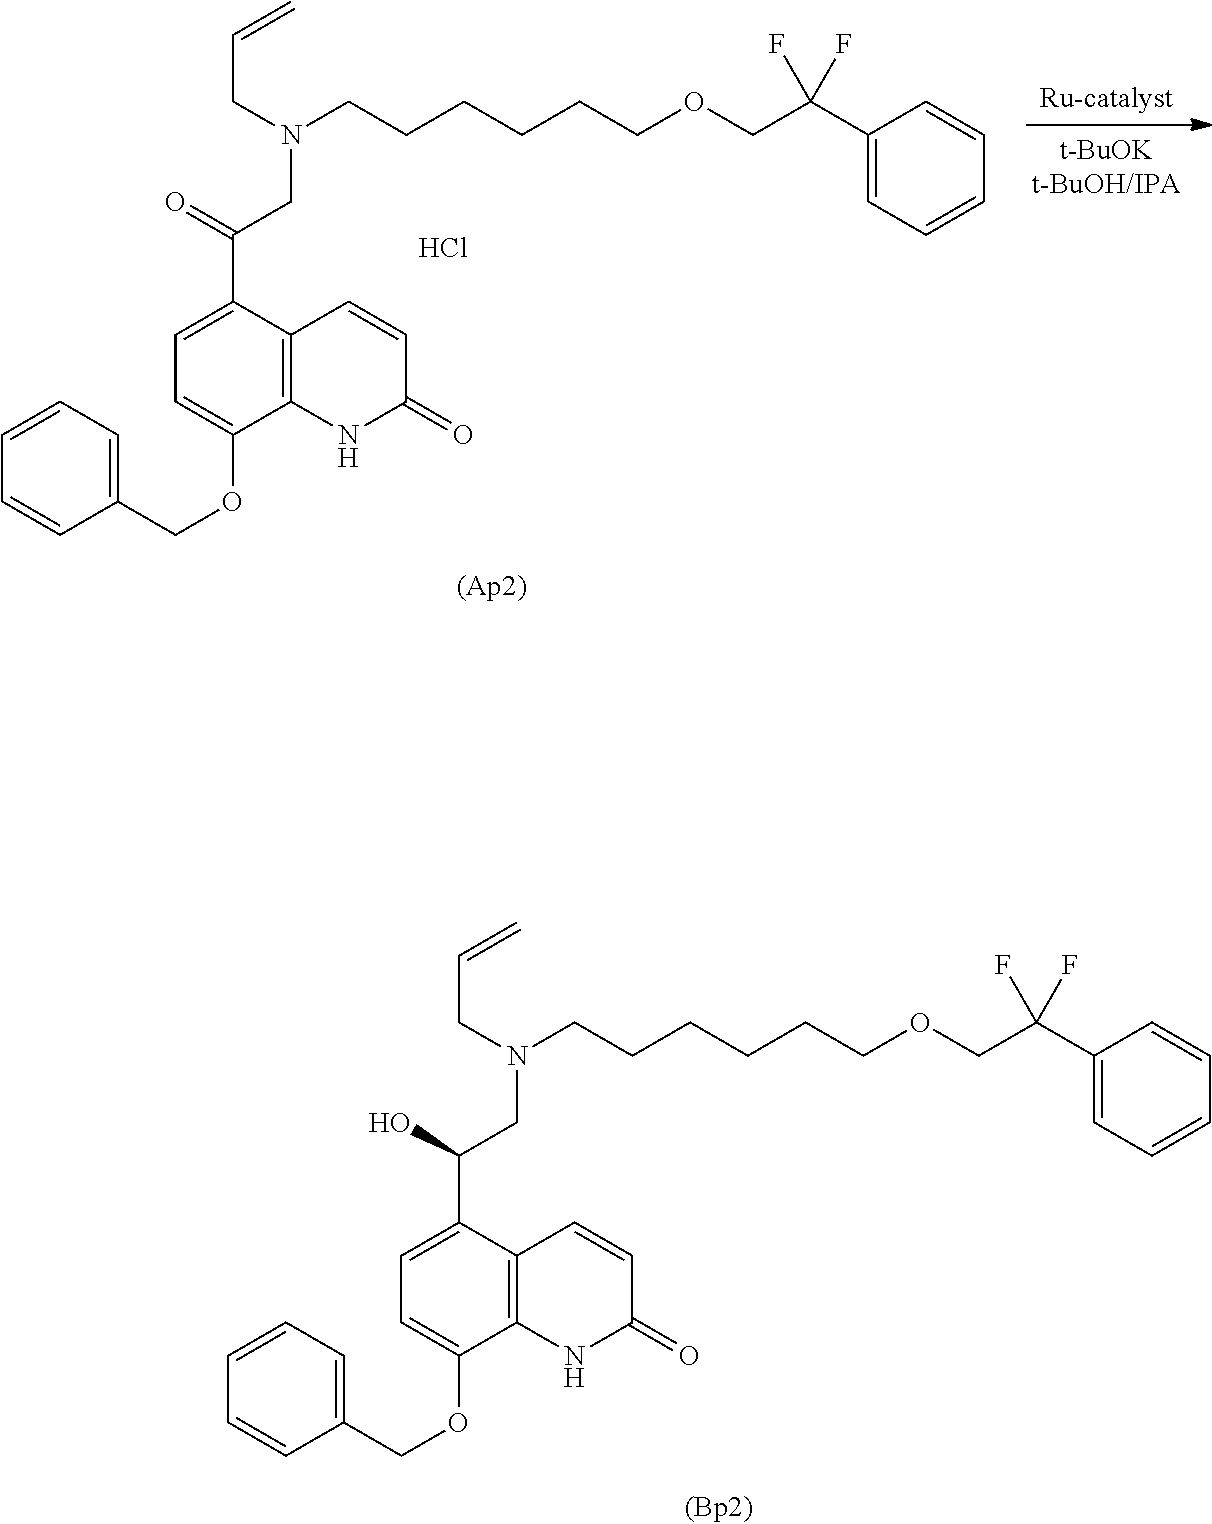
C1(C(COCCCCCCN(CC=C)CC(C2=CC=C(OCC3=CC=CC=C3)C3=C2C=CC(=O)N3)=O)(F)F)=CC=CC=C1.Cl.C1(C(COCCCCCCN(CC=C)CC(C2=CC=C(OCC3=CC=CC=C3)C3=C2C=CC(=O)N3)O)(F)F)=CC=CC=C1
